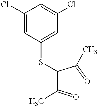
C1(SC(C(=O)C)C(=O)C)=CC(Cl)=CC(Cl)=C1
